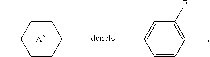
[A51].C1(C)CCC(C)CC1.C1(C)=CC(F)=C(C)C=C1
